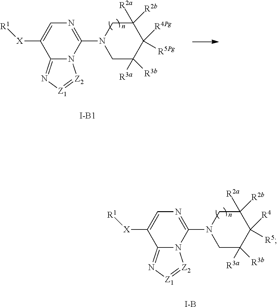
C1C([R3a])([R3b])C([R4])([R5])C([R2a])([R2b])CN1C1=NC=C([X][R1])C2=N[Z1]=[Z2]N12.[I-B].C1C([R3a])([R3b])C([R4Pg])([R5Pg])C([R2a])([R2b])CN1C1=NC=C([X][R1])C2=N[Z1]=[Z2]N12.[I-B1]
